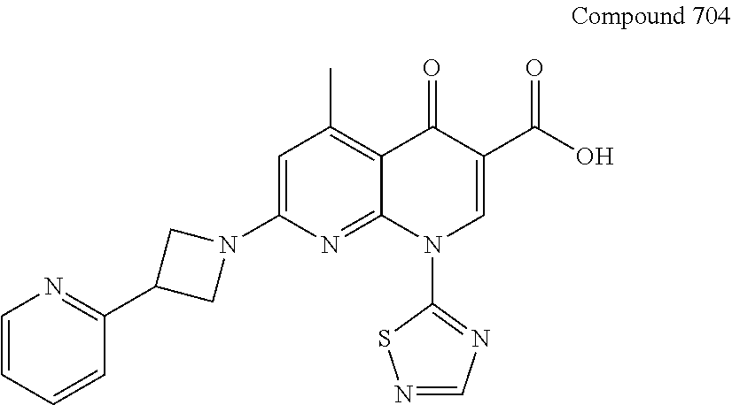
C1=C(N2CC(C3=NC=CC=C3)C2)N=C2C(=C1C)C(=O)C(C(O)=O)=CN2C1=NC=NS1
